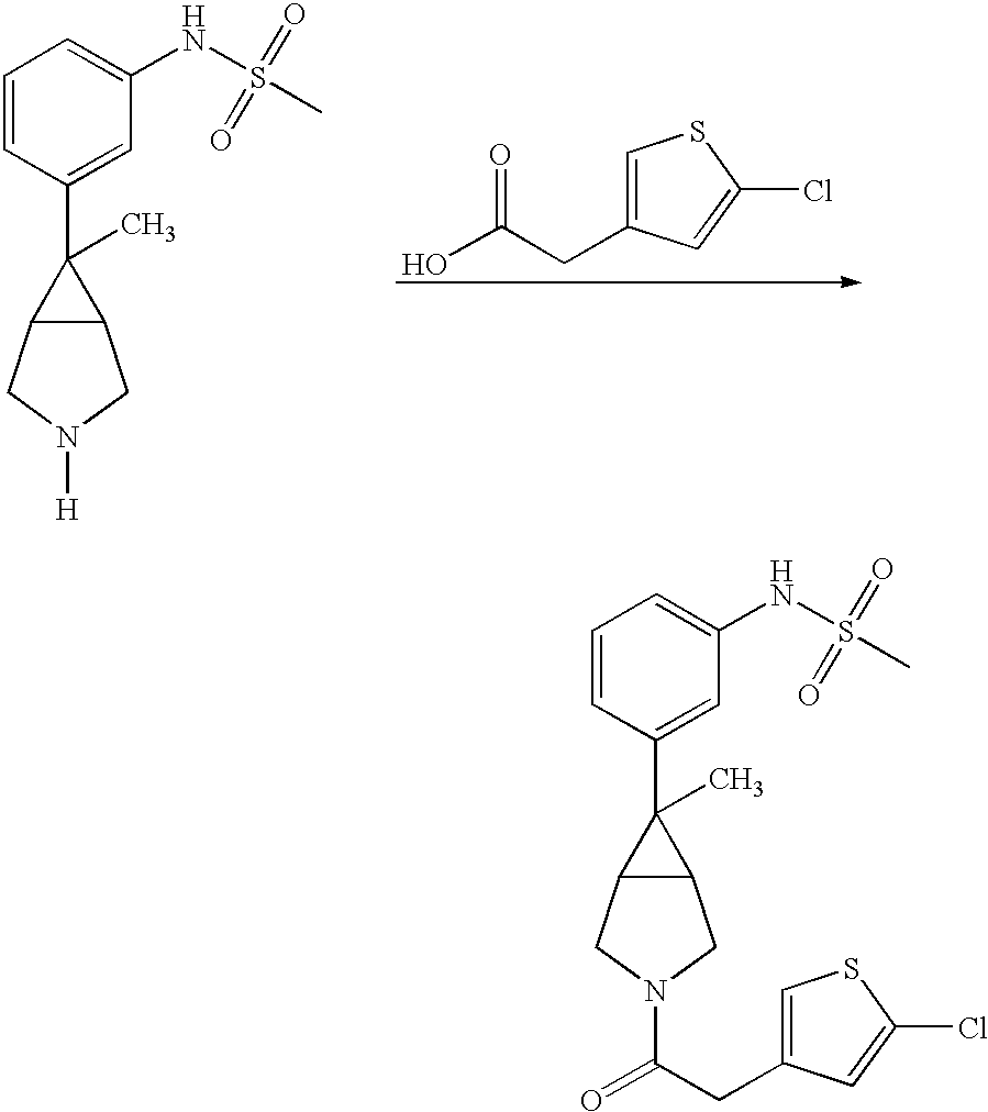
C1=CC(C2(C)C3C2CN(C(=O)CC2=CSC(Cl)=C2)C3)=CC(NS(=O)(C)=O)=C1.C1=CC(C2(C)C3C2CN([H])C3)=CC(NS(=O)(C)=O)=C1.OC(CC1=CSC(Cl)=C1)=O
